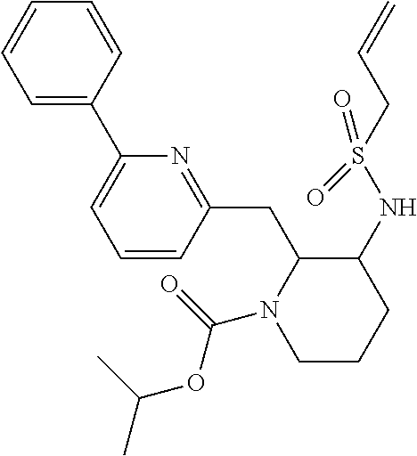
C(C)(C)OC(=O)N1CCCC(NS(CC=C)(=O)=O)C1CC1=NC(C2=CC=CC=C2)=CC=C1
